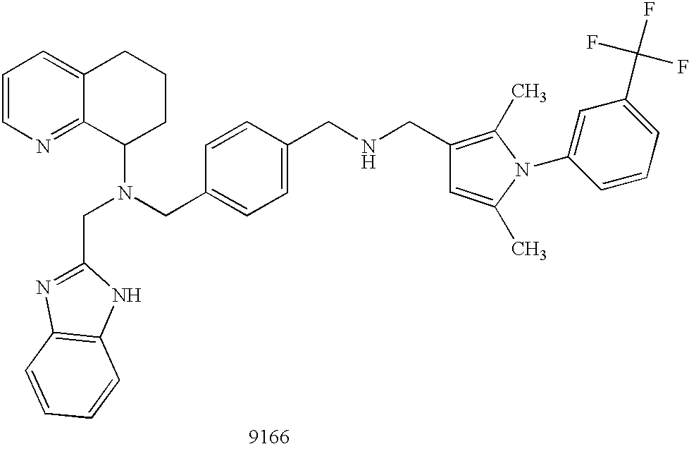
C1=CN=C2C(=C1)CCCC2N(CC1=CC=C(CNCC2=C(C)N(C3=CC(C(F)(F)F)=CC=C3)C(C)=C2)C=C1)CC1=NC2=C(N1)C=CC=C2
